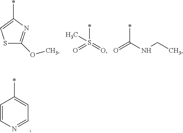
S1C(OC)=NC(*)=C1.S(*)(=O)(=O)C.C(*)(NCC)=O.C1=CN=CC=C1*
